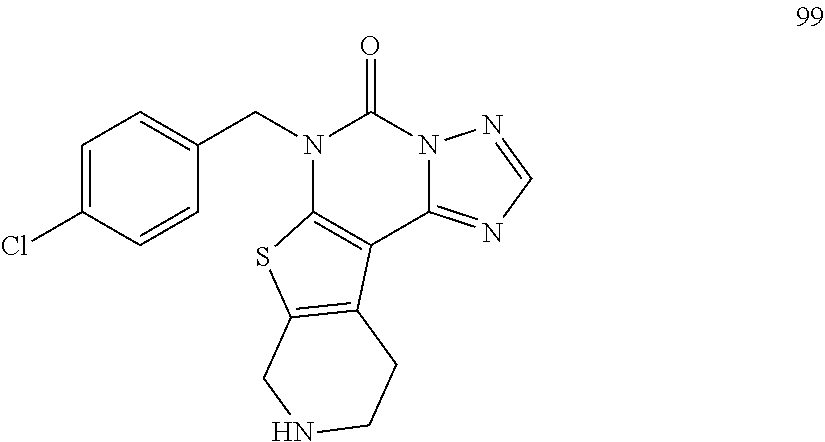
C1=C(Cl)C=CC(CN2C3=C(C4=NC=NN4C2=O)C2=C(S3)CNCC2)=C1
